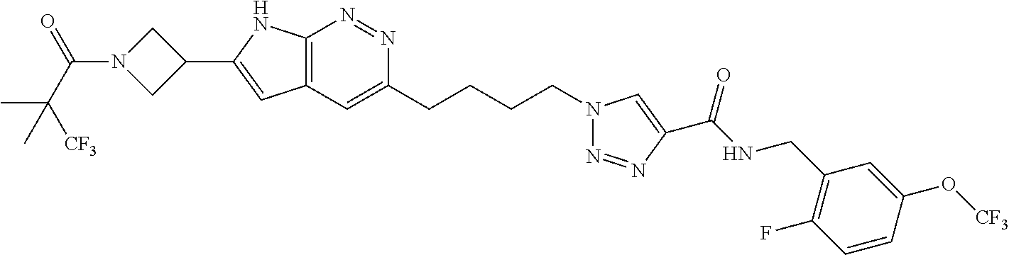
C12=C(C=C(CCCCN3N=NC(C(NCC4=C(F)C=CC(O[CF3])=C4)=O)=C3)N=N1)C=C(C1CN(C(C(C)([CF3])C)=O)C1)N2
